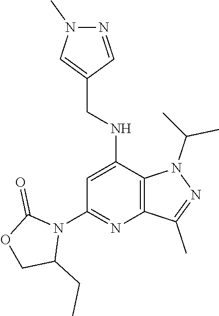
N(C1=CC(N2C(=O)OCC2CC)=NC2=C1N(C(C)C)N=C2C)CC1=CN(C)N=C1
